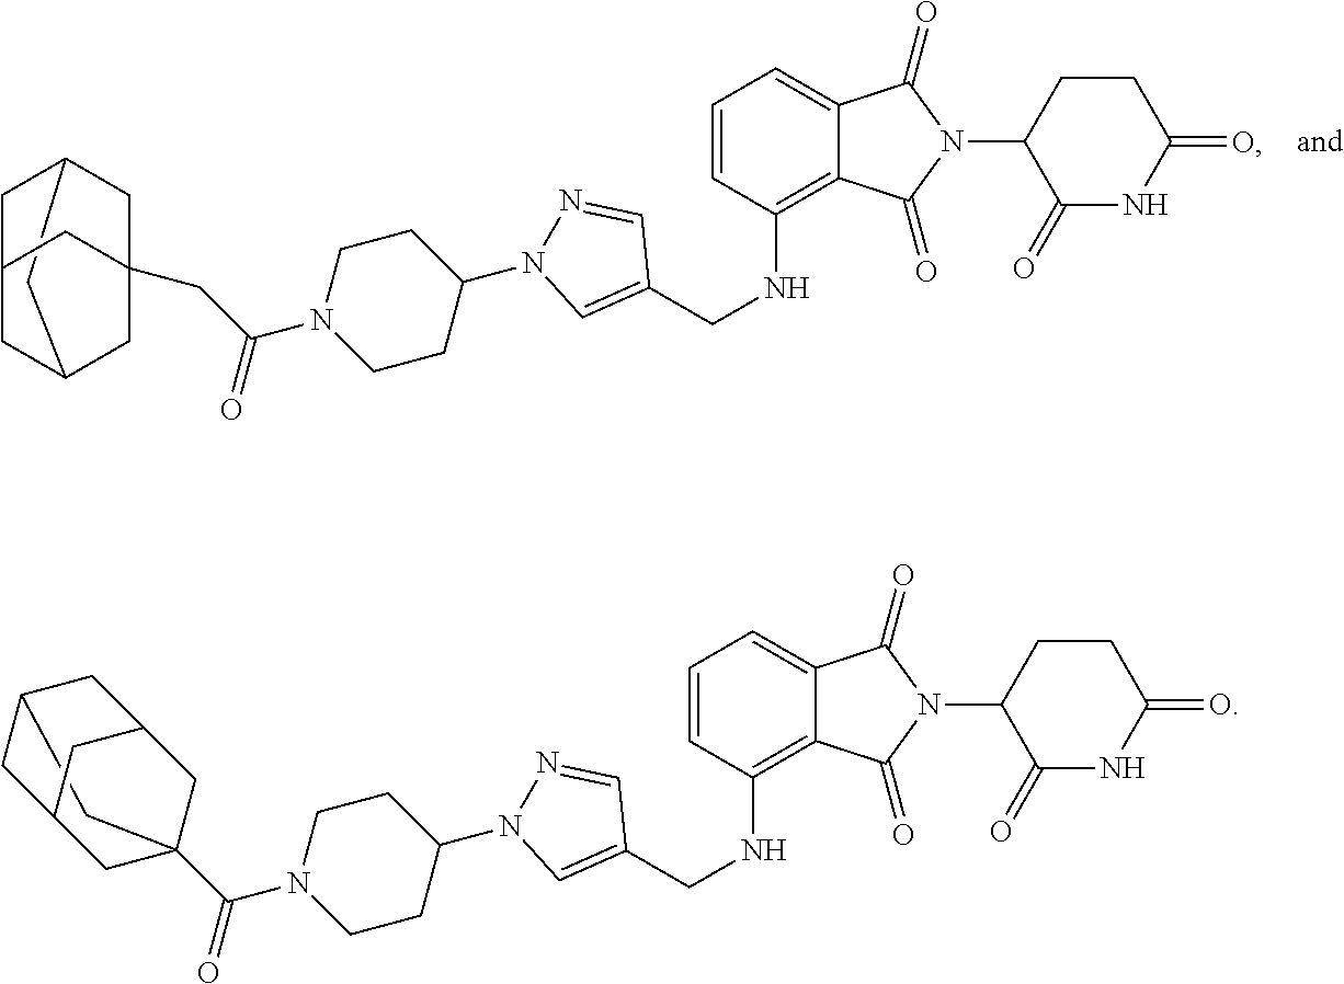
C12CC3CC(CC(CC(N4CCC(N5N=CC(CNC6=C7C(=CC=C6)C(=O)N(C6C(=O)NC(=O)CC6)C7=O)=C5)CC4)=O)(C3)C1)C2.C12CC3(C(N4CCC(N5N=CC(CNC6=C7C(=CC=C6)C(=O)N(C6C(=O)NC(=O)CC6)C7=O)=C5)CC4)=O)CC(CC(C3)C1)C2
